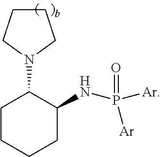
C1CCN(C2C(NP([Ar])(=O)[Ar])CCCC2)C1
